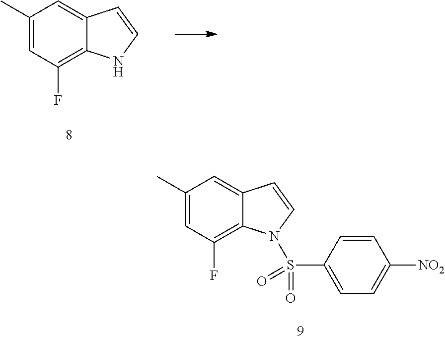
C1(C)=CC(F)=C2C(=C1)C=CN2.C1(C)=CC(F)=C2C(=C1)C=CN2S(C1=CC=C([NO2])C=C1)(=O)=O
